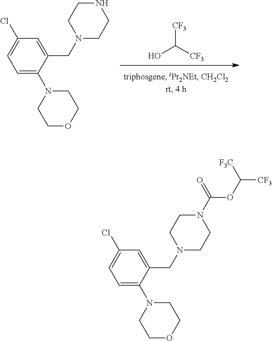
C1=C(N2CCOCC2)C(CN2CCN(C(=O)OC([CF3])[F3C])CC2)=CC(Cl)=C1.C1=C(N2CCOCC2)C(CN2CCNCC2)=CC(Cl)=C1.[CF3]C([CF3])O
